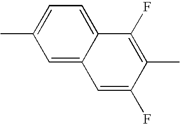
CC1=CC=C2C(=C1)C=C(F)C(C)=C2F
